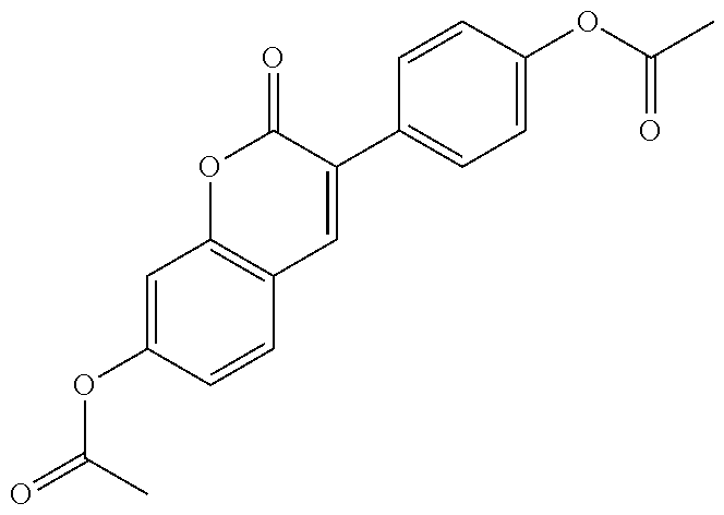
C1=C(OC(=O)C)C=CC2=C1OC(=O)C(C1=CC=C(OC(C)=O)C=C1)=C2
